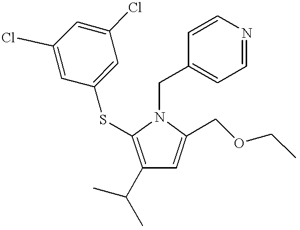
C1(C(C)C)=C(SC2=CC(Cl)=CC(Cl)=C2)N(CC2=CC=NC=C2)C(COCC)=C1
